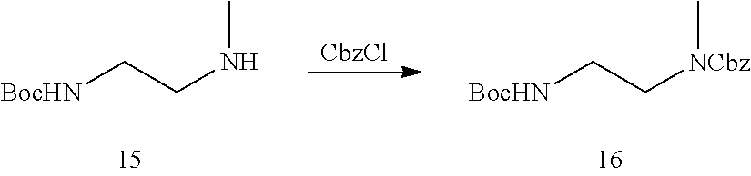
[CbzCl].[BocHN]CC[NCbz]C.[BocHN]CCNC
